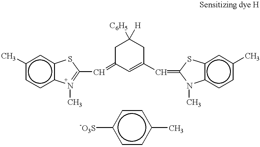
c1(C)ccc2c(c1)SC(C=C1CC([C6H5])([H])CC(C=C3Sc4c(ccc(C)c4)N3C)=C1)=N2C.c1cc(C)ccc1[-O3S]
